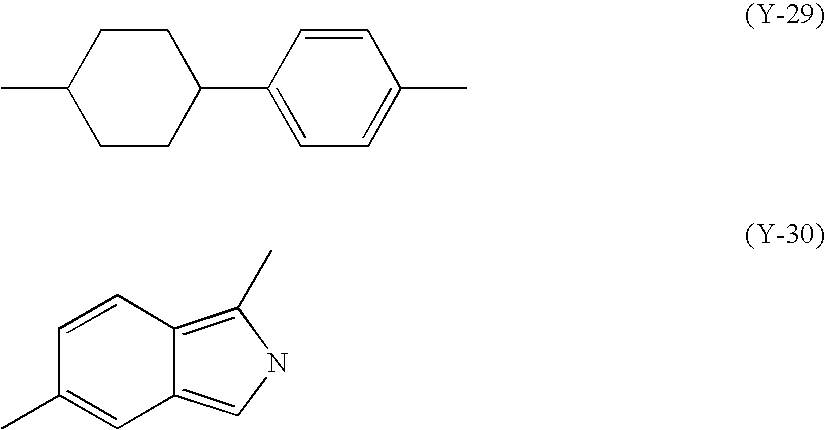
C1CC(C2=CC=C(C)C=C2)CCC1C.C1=CC2=C(C)NC=C2C=C1C
